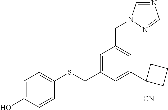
C1=C(O)C=CC(SCC2=CC(CN3C=NC=N3)=CC(C3([CN])CCC3)=C2)=C1
